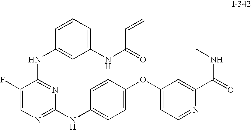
C1(NC(=O)C=C)=CC=CC(NC2=NC(NC3=CC=C(OC4=CC=NC(C(=O)NC)=C4)C=C3)=NC=C2F)=C1
